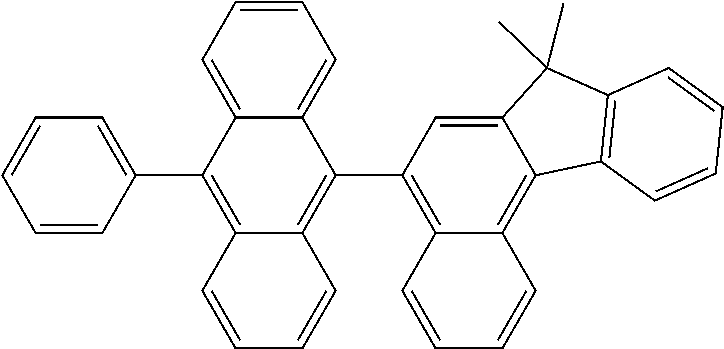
C1(C2=C3C(=C(C4=C5C(=C6C7=C(C=CC=C7)C(C)(C)C6=C4)C=CC=C5)C4=CC=CC=C24)C=CC=C3)=CC=CC=C1
